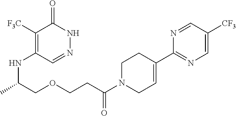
C1([F3C])=C(NC(COCCC(N2CC=C(C3=NC=C([CF3])C=N3)CC2)=O)C)C=NNC1=O
